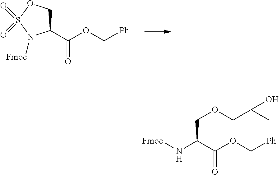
C1(C(OC[Ph])=O)COS(=O)(=O)N1[Fmoc].C(COCC(C)(C)O)(C(OC[Ph])=O)N[Fmoc]
